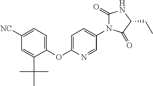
C1([NC])=CC=C(OC2=CC=C(N3C(=O)NC(CC)C3=O)C=N2)C(C(C)(C)C)=C1
